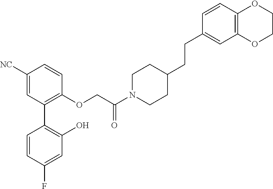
C1([NC])=CC(C2=C(O)C=C(F)C=C2)=C(OCC(N2CCC(CCC3=CC4=C(C=C3)OCCO4)CC2)=O)C=C1
